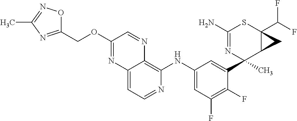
C12=CC=NC(NC3=CC(F)=C(F)C(C4(C)N=C(N)SC5(C(F)F)C4C5)=C3)=C1N=CC(OCC1=NC(C)=NO1)=N2
